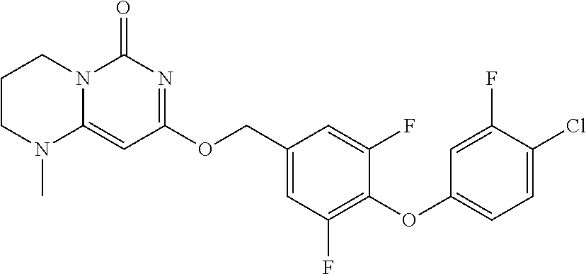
C1(OCC2=CC(F)=C(OC3=CC=C(Cl)C(F)=C3)C(F)=C2)=NC(=O)N2C(=C1)N(C)CCC2
